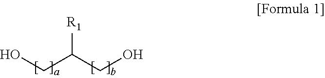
OCC(CO)[R1]
